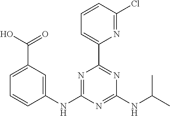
C1=C(C(O)=O)C=C(NC2=NC(C3=CC=CC(Cl)=N3)=NC(NC(C)C)=N2)C=C1
